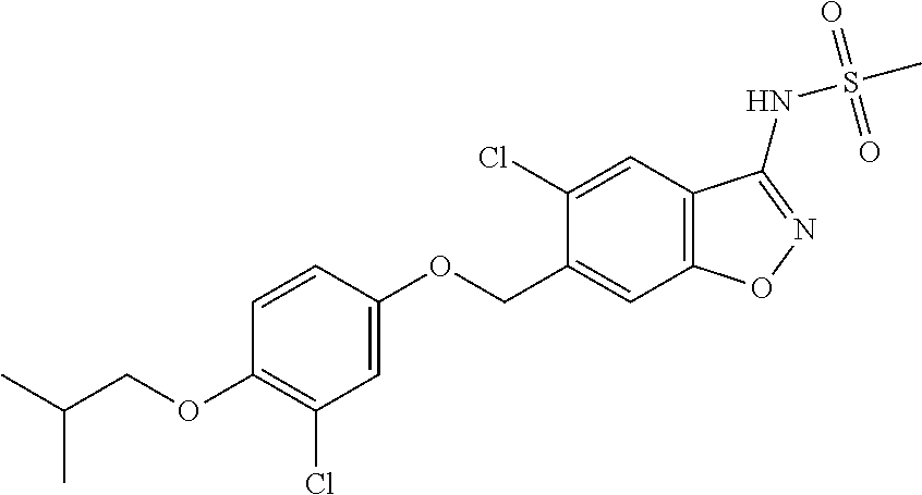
C1(Cl)=CC2=C(C=C1COC1=CC(Cl)=C(OCC(C)C)C=C1)ON=C2NS(C)(=O)=O
